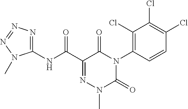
C1(NC(C2=NN(C)C(=O)N(C3=C(Cl)C(Cl)=C(Cl)C=C3)C2=O)=O)=NN=NN1C
